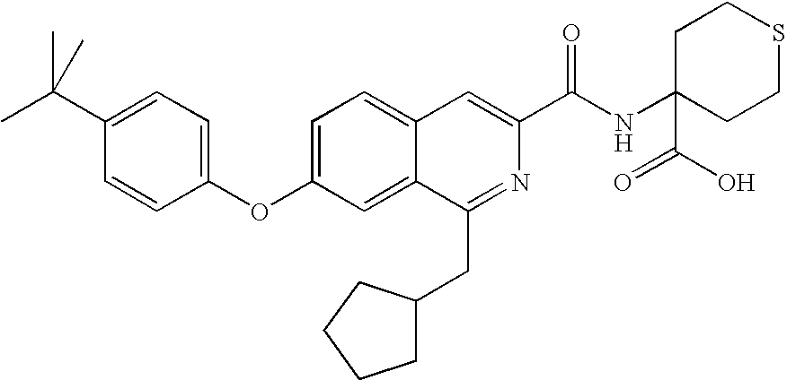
C1=C2C(=CC(OC3=CC=C(C(C)(C)C)C=C3)=C1)C(CC1CCCC1)=NC(C(NC1(C(O)=O)CCSCC1)=O)=C2
